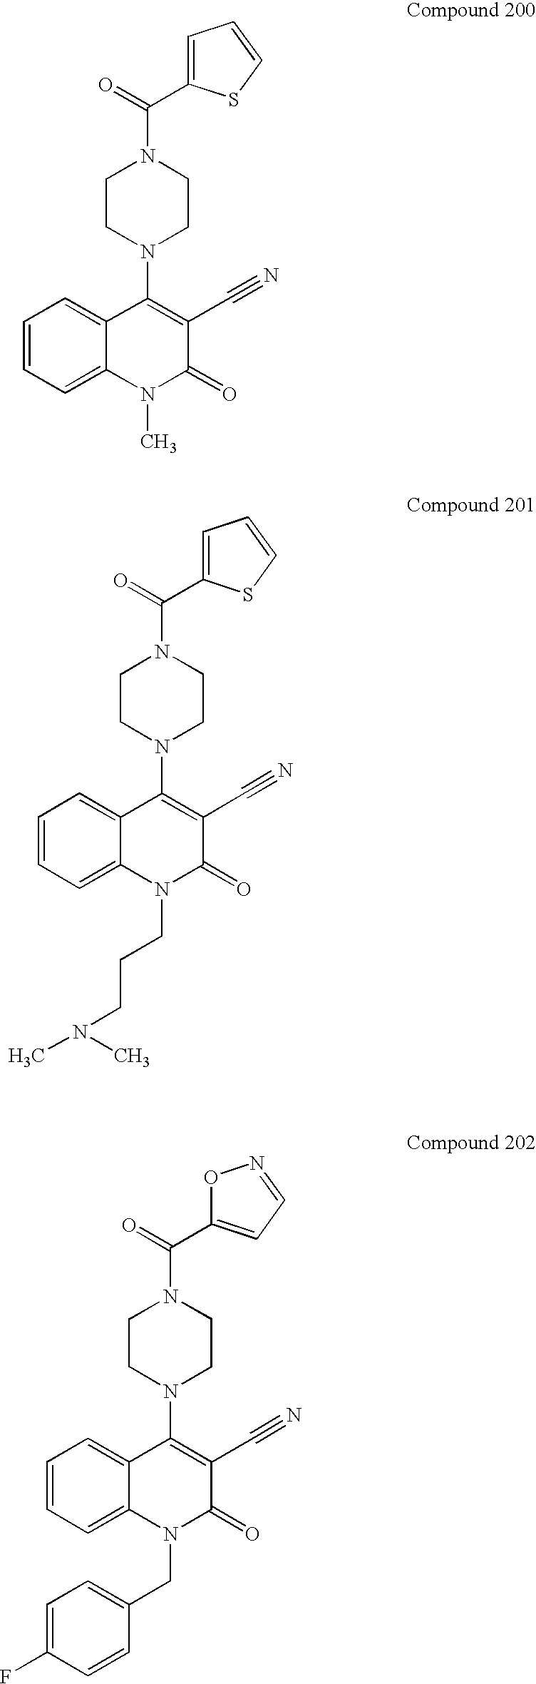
C1=CC=C2C(=C1)C(N1CCN(C(=O)C3=CC=CS3)CC1)=C(C#N)C(=O)N2C.C1=CC=C2C(=C1)C(N1CCN(C(=O)C3=CC=CS3)CC1)=C(C#N)C(=O)N2CCCN(C)C.C1=CC=C2C(=C1)C(N1CCN(C(=O)C3=CC=NO3)CC1)=C(C#N)C(=O)N2CC1=CC=C(F)C=C1
